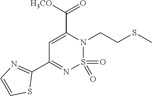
C1(C2=NC=CS2)=NS(=O)(=O)N(CCSC)C(C([H3CO])=O)=C1
